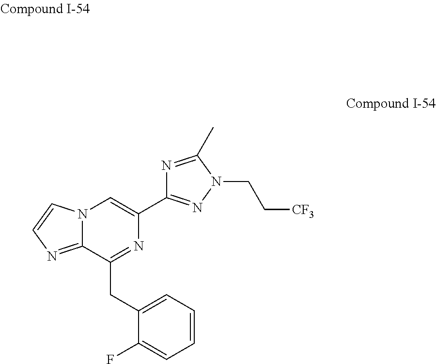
C1=C(CC2=NC(C3=NN(CC[CF3])C(C)=N3)=CN3C2=NC=C3)C(F)=CC=C1
